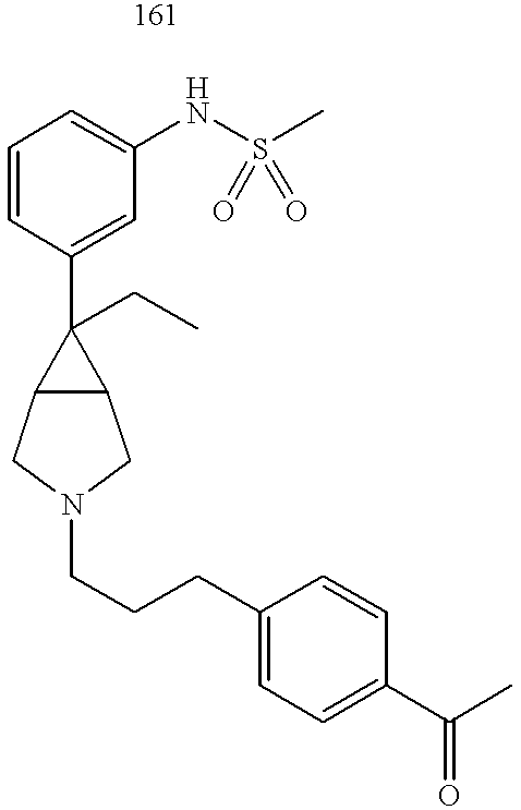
C1=CC(C2(CC)C3C2CN(CCCC2=CC=C(C(C)=O)C=C2)C3)=CC(NS(C)(=O)=O)=C1
